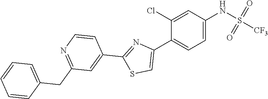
C1=C(NS(=O)(=O)[CF3])C=C(Cl)C(C2=CSC(C3=CC(CC4=CC=CC=C4)=NC=C3)=N2)=C1
